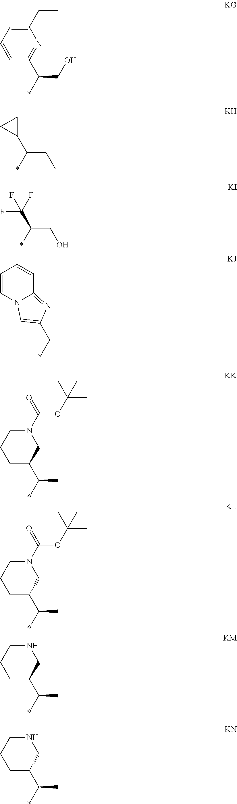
N1(C(OC(C)(C)C)=O)CCCC(C(*)C)C1.N1(C(OC(C)(C)C)=O)CCCC(C(*)C)C1.C1(CC)=CC=CC(C(*)CO)=N1.C1(C(*)CC)CC1.C(C(*)CO)(F)(F)F.C1=CN2C(=NC(C(C)*)=C2)C=C1.N1CCCC(C(*)C)C1.N1CCCC(C(*)C)C1
